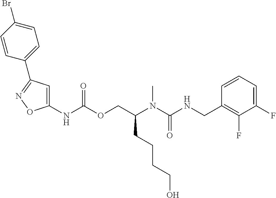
C1=CC(CNC(N(C(COC(NC2=CC(C3=CC=C(Br)C=C3)=NO2)=O)CCCCO)C)=O)=C(F)C(F)=C1
